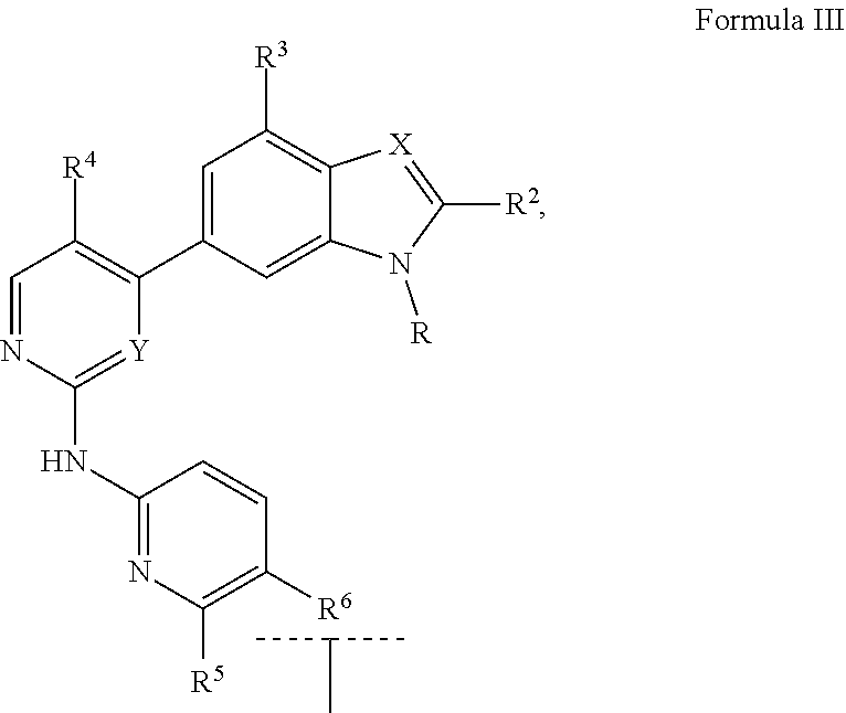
C1(NC2=NC([R5])=C([R6])C=C2)=[Y]C(C2=CC([R3])=C3[X]=C([R2])N([R])C3=C2)=C([R4])C=N1.C(C)(C)C
